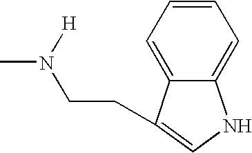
C12=CC=CC=C1NC=C2CCN(C)[H]
